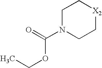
C(N1CC[X2]CC1)(=O)OCC
